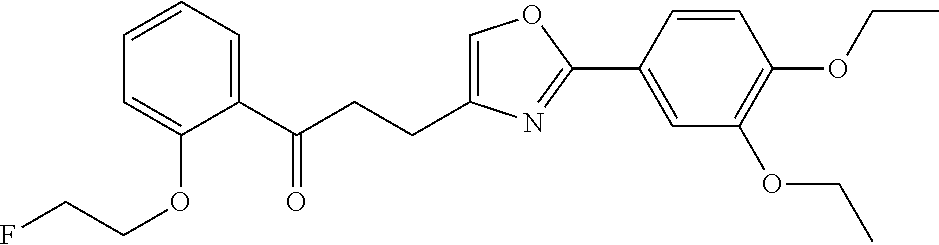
C1=C(CCC(C2=CC=CC=C2OCCF)=O)N=C(C2=CC(OCC)=C(OCC)C=C2)O1
